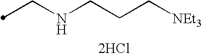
C(NCCC[NEt3])C.[2HCl]
